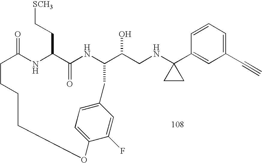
C1=CC=C(C#C)C=C1C1(NCC(O)C2NC(=O)C(CC[SCH3])NC(=O)CCCCOC3=CC=C(C=C3F)C2)CC1
